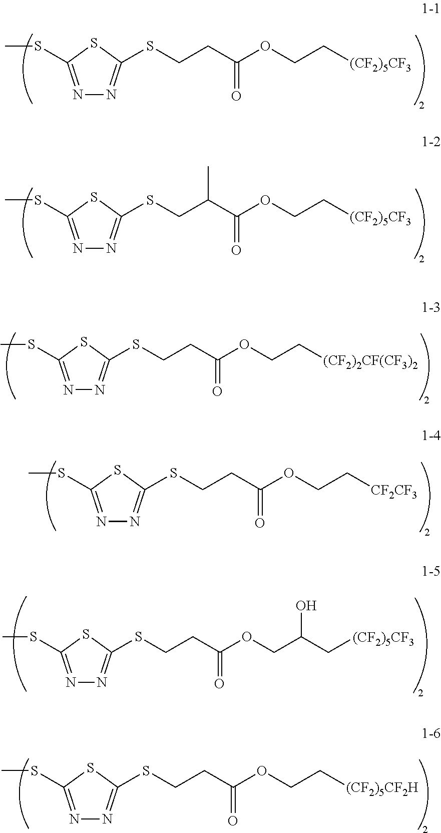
S1C(SC)=NN=C1SCCC(OCC(C[(CF2)5CF3])O)=O.S1C(SC)=NN=C1SCCC(OCC[(CF2)5CF3])=O.S1C(SC)=NN=C1SCC(C(OCC[(CF2)5CF3])=O)C.S1C(SC)=NN=C1SCCC(OCC[(CF2)2CF(CF3)2])=O.S1C(SC)=NN=C1SCCC(OCC[CF2CF3])=O.S1C(SC)=NN=C1SCCC(OCC[(CF2)5CF2H])=O
